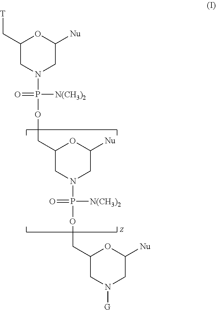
C1(C[T])CN(P([N(CH3)2])(=O)OCC2CN(P(=O)([N(CH3)2])OCC3CN([G])CC([Nu])O3)CC([Nu])O2)CC([Nu])O1
